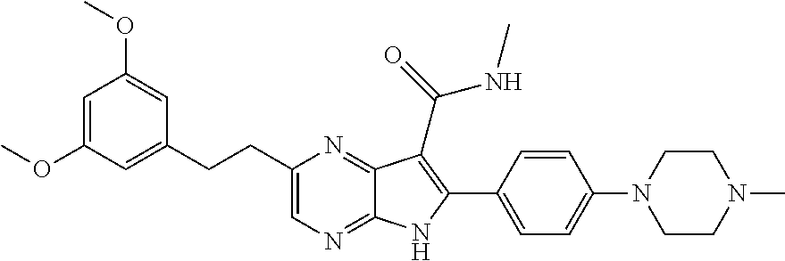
C1(C2=CC=C(N3CCN(C)CC3)C=C2)=C(C(=O)NC)C2=NC(CCC3=CC(OC)=CC(OC)=C3)=CN=C2N1
